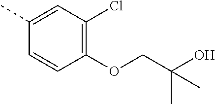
O(CC(O)(C)C)C1=C(Cl)C=C(C)C=C1
